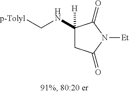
C(NC1([H])CC(=O)N([Et])C1=O)[p-Tolyl]
